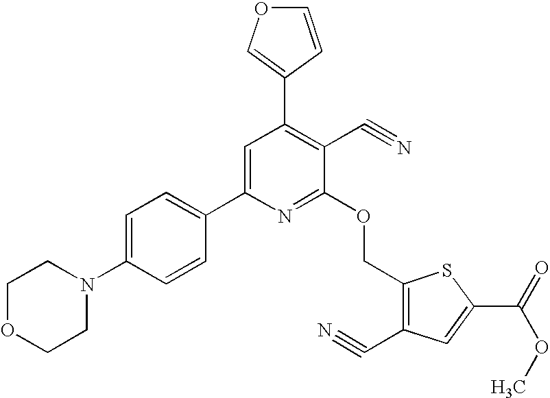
C1=C(N2CCOCC2)C=CC(C2=CC(C3=COC=C3)=C(C#N)C(OCC3=C(C#N)C=C(C(=O)OC)S3)=N2)=C1
